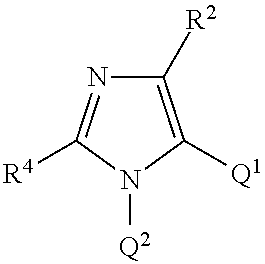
C1([R2])=C([Q1])N([Q2])C([R4])=N1
